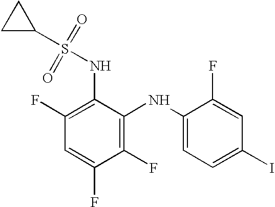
C1(F)=C(NC2=CC=C(I)C=C2F)C(NS(C2CC2)(=O)=O)=C(F)C=C1F
